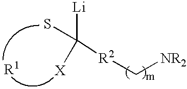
[R2](C[NR2])C([Li])(S)[X]
